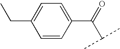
C1=CC(C(=O)C(C)C)=CC=C1CC
